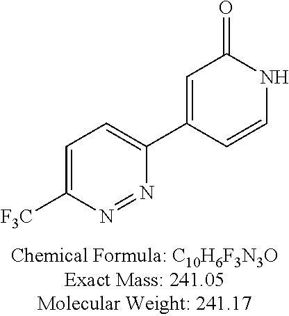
C1=C([F3C])N=NC(C2=CC(=O)NC=C2)=C1
